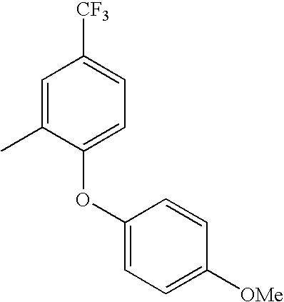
C1=C(C)C(OC2=CC=C([OMe])C=C2)=CC=C1[CF3]
